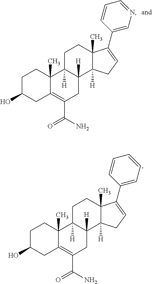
C1C2([H])C([H])(C3([H])C(C)(C1)C(C1=CN=CC=C1)=CC3)CC(C(N)=O)=C1C2(C)CCC(O)C1.C1C2([H])C([H])(C3([H])C(C)(C1)C(C1=CC=CC=C1)=CC3)CC(C(N)=O)=C1C2(C)CCC(O)C1
